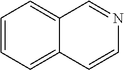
C12=CC=CC=C1C=CN=C2
